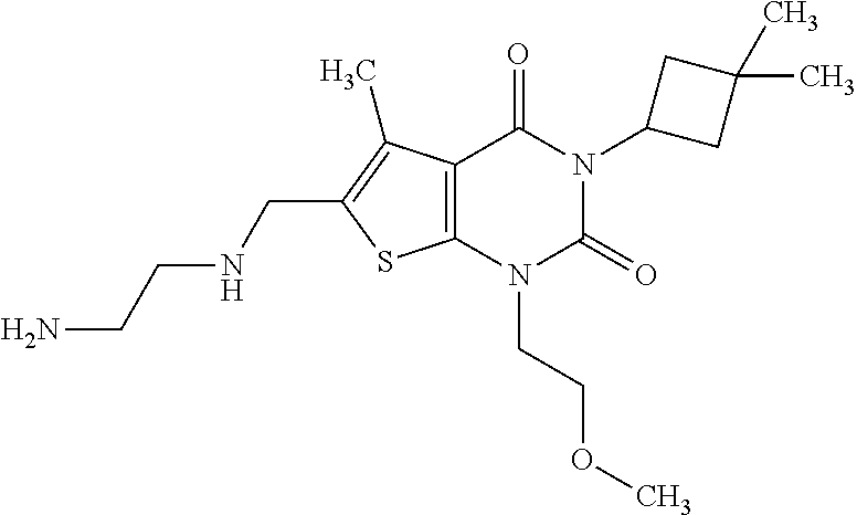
C12=C(N(CCOC)C(=O)N(C3CC(C)(C)C3)C1=O)SC(CNCCN)=C2C
